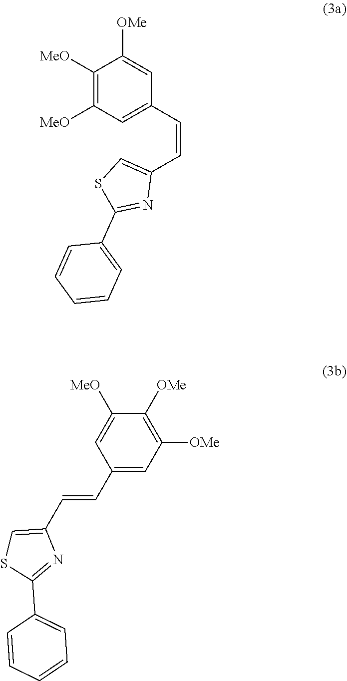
C(=CC1=CSC(C2=CC=CC=C2)=N1)C1=CC([OMe])=C([OMe])C([MeO])=C1.C1([MeO])=C([MeO])C=C(C=CC2=CSC(C3=CC=CC=C3)=N2)C=C1[OMe]
